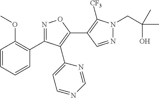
N1=CC(C2=C(C3=CC=NC=N3)C(C3=C(OC)C=CC=C3)=NO2)=C([CF3])N1CC(O)(C)C
